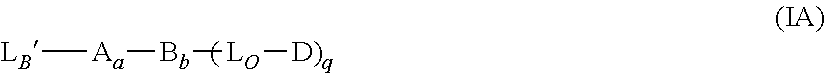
[LB][Aa][Bb][LO][D)q]
